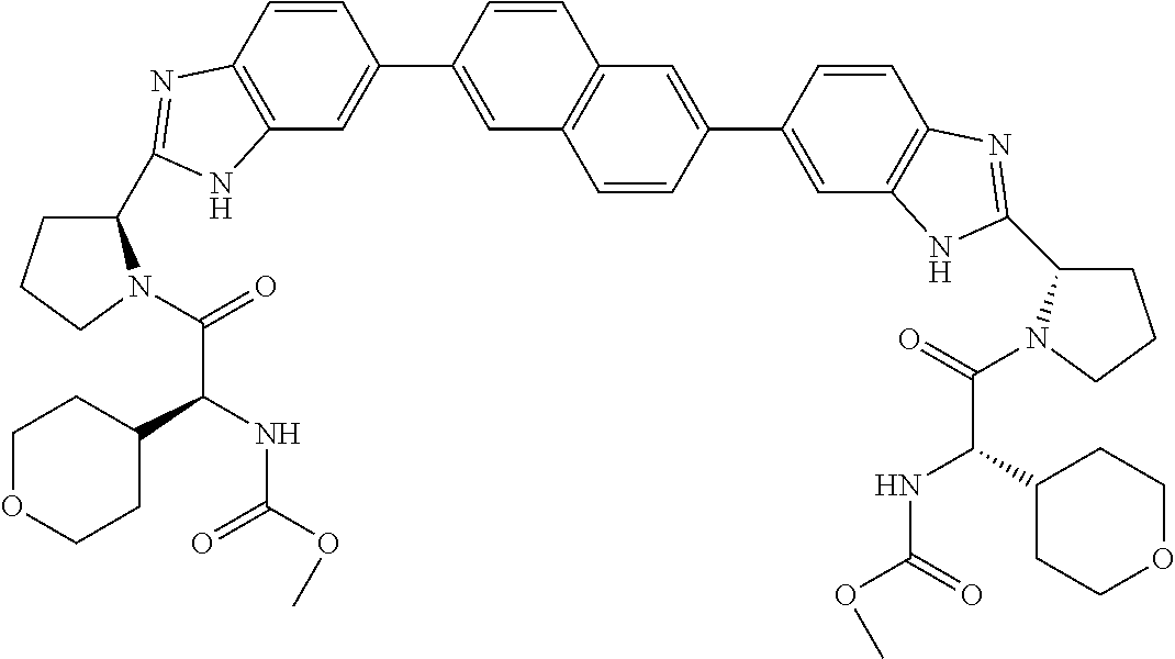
C1(C2=NC3=C(C=C(C4=CC5=C(C=C4)C=C(C4=CC6=C(C=C4)N=C(C4CCCN4C(C(NC(=O)OC)C4CCOCC4)=O)N6)C=C5)C=C3)N2)CCCN1C(C(NC(=O)OC)C1CCOCC1)=O
